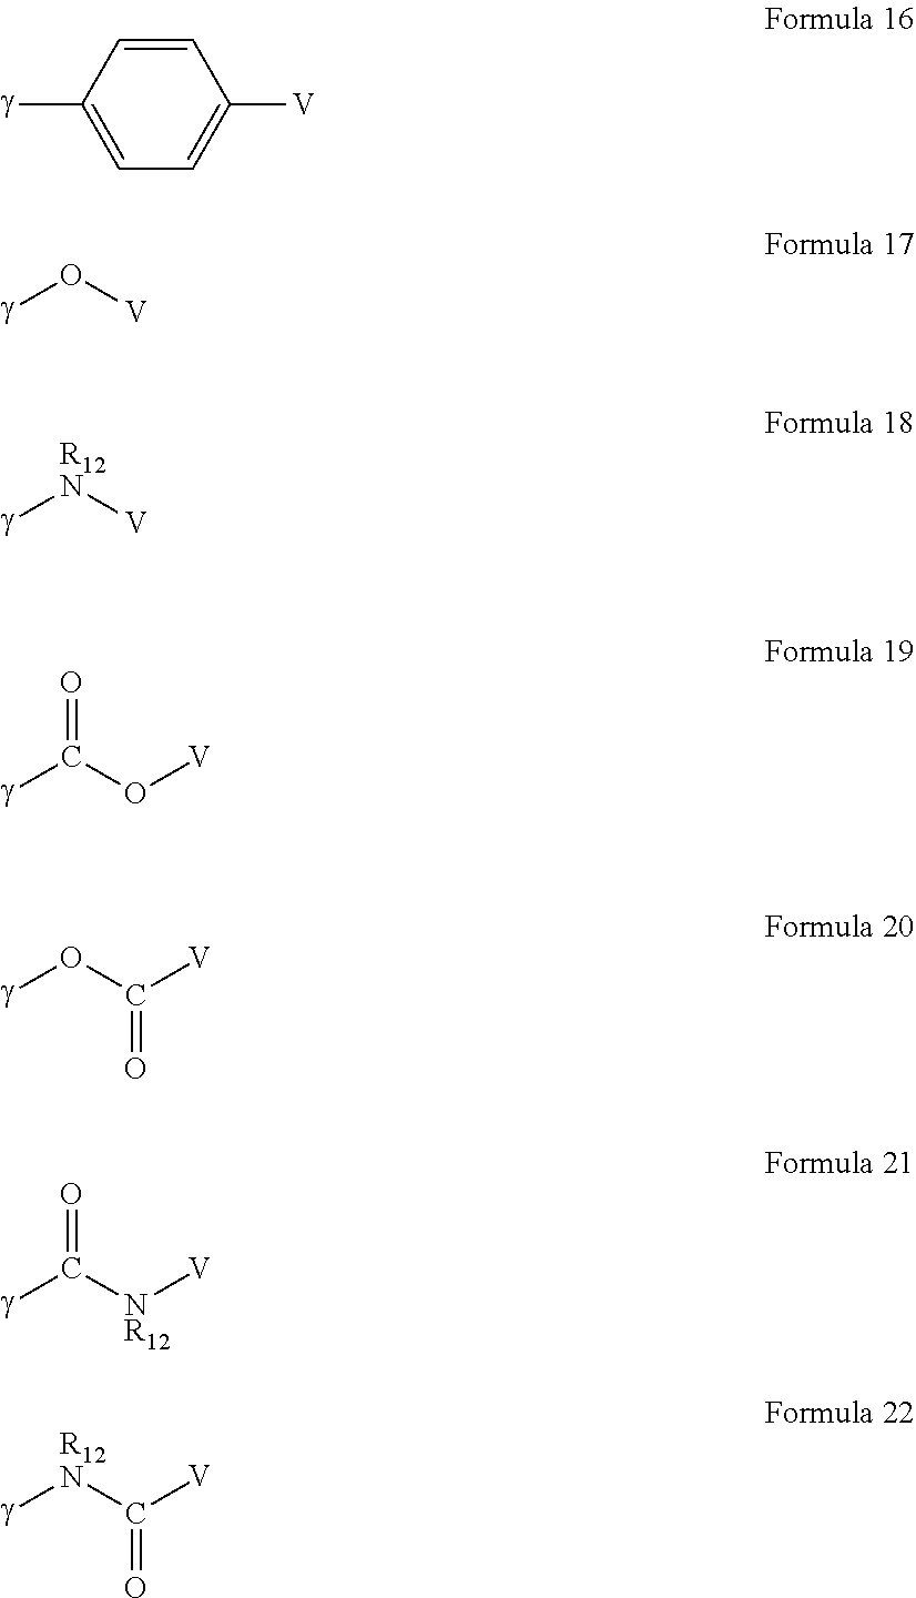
C1=CC([g])=CC=C1[V].O([V])[g].[R12N]([V])[g].C(O[V])([g])=O.O(C([V])=O)[g].C([NR12][V])([g])=O.[R12N](C([V])=O)[g]
